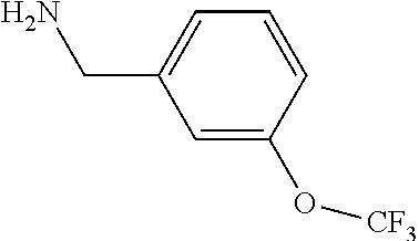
C1=C(CN)C=C(O[CF3])C=C1
